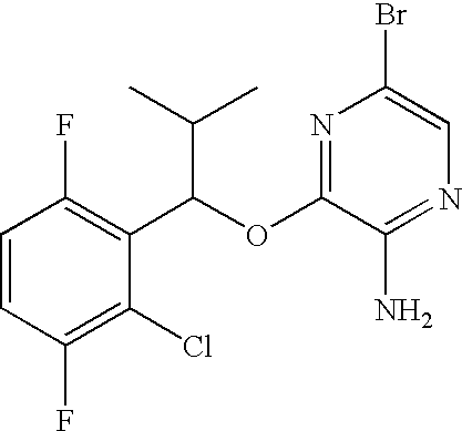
C1=CC(F)=C(Cl)C(C(OC2=NC(Br)=CN=C2N)C(C)C)=C1F
